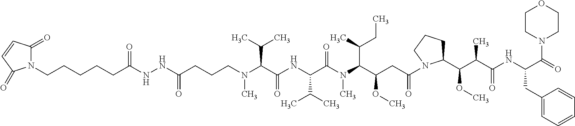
N(C)(C(C(NC(C(N(C(C(CC(N1C(C(C(C(NC(CC2=CC=CC=C2)C(=O)N2CCOCC2)=O)C)OC)CCC1)=O)OC)C(C)CC)C)=O)C(C)C)=O)C(C)C)CCCC(NNC(=O)CCCCCN1C(=O)C=CC1=O)=O
